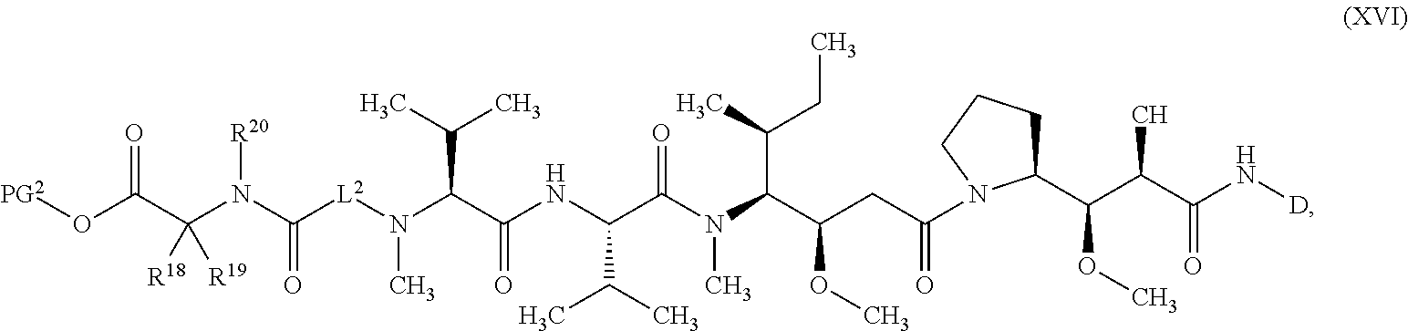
N(C([L2]N(C(C(NC(C(N(C(C(CC(=O)N1CCCC1C(C(C(N[D])=O)C)OC)OC)C(C)CC)C)=O)C(C)C)=O)C(C)C)C)=O)(C(C(=O)O[PG2])([R18])[R19])[R20]
